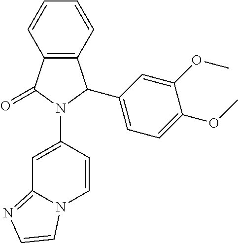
C12=C(C=CC=C1)C(C1=CC=C(OC)C(OC)=C1)N(C1=CC3=NC=CN3C=C1)C2=O
